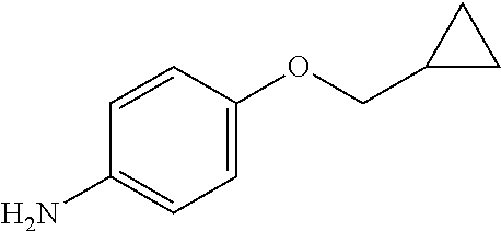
C1(N)=CC=C(OCC2CC2)C=C1
